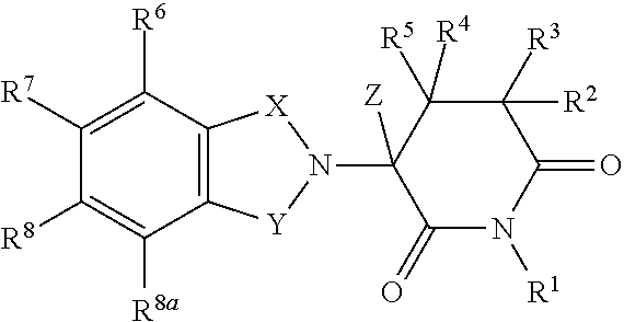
N1([R1])C(=O)C([R2])([R3])C([R5])([R4])C(N2[Y]C3=C(C([R6])=C([R7])C([R8])=C3[R8a])[X]2)([Z])C1=O
